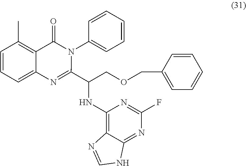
C1=CC=C2C(=C1C)C(=O)N(C1=CC=CC=C1)C(C(COCC1=CC=CC=C1)NC1=C3C(=NC(F)=N1)NC=N3)=N2
